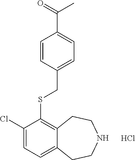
C1(Cl)=CC=C2C(=C1SCC1=CC=C(C(C)=O)C=C1)CCNCC2.Cl
